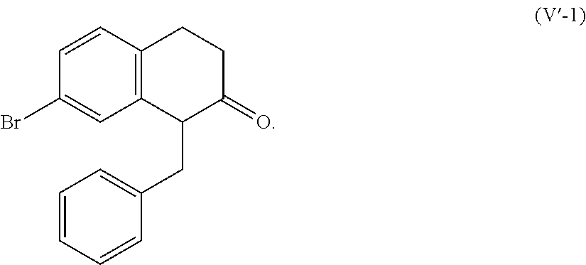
C1=CC2=C(C=C1Br)C(CC1=CC=CC=C1)C(=O)CC2
